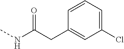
C1(CC(NC)=O)=CC(Cl)=CC=C1
